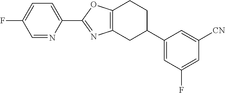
C12=C(CC(C3=CC(F)=CC([CN])=C3)CC1)N=C(C1=CC=C(F)C=N1)O2
